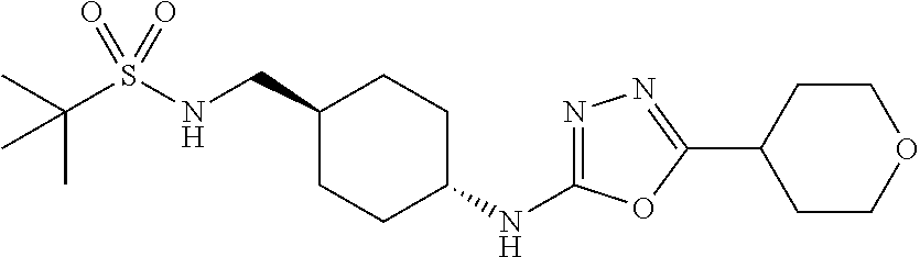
C1(CNS(C(C)(C)C)(=O)=O)CCC(NC2=NN=C(C3CCOCC3)O2)CC1
